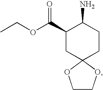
C1COC2(O1)CCC(N)C(C(OCC)=O)C2
